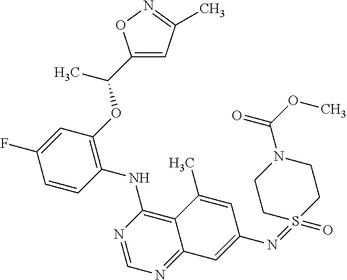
C1(OC(C2=CC(C)=NO2)C)=C(NC2=C3C(=NC=N2)C=C(N=S2(=O)CCN(C(OC)=O)CC2)C=C3C)C=CC(F)=C1
